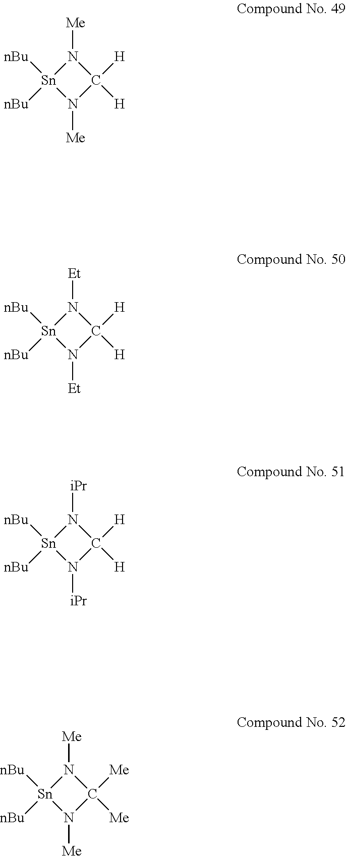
[Sn]1([nBu])([nBu])N([Me])C([H])([H])N1[Me].[Sn]1([nBu])([nBu])N([Et])C([H])([H])N1[Et].[Sn]1([nBu])([nBu])N([iPr])C([H])([H])N1[iPr].[Sn]1([nBu])([nBu])N([Me])C([Me])([Me])N1[Me]
